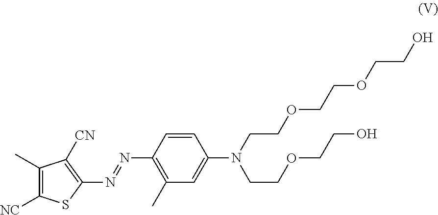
C1(C)=C([NC])SC(N=NC2=C(C)C=C(N(CCOCCOCCO)CCOCCO)C=C2)=C1[CN]
